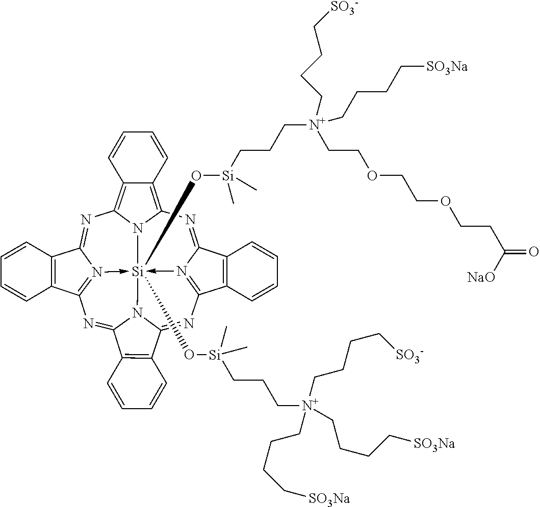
N1=C2N3->[Si]45(O[Si](CCC[N+](CCCC[SO3Na])(CCCC[SO3Na])CCCC[SO3-])(C)C)(O[Si](C)(CCC[N+](CCCC[SO3-])(CCOCCOCCC([NaO])=O)CCCC[SO3Na])C)-N6=C(N=C7N4C(=NC=3C3=C2C=CC=C3)C2=C7C=CC=C2)C2=C(C6=NC3=C4C(=C1N35)C=CC=C4)C=CC=C2
